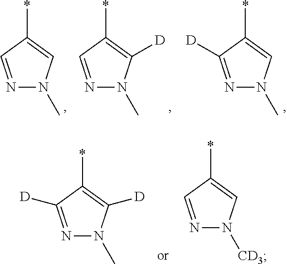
N1=CC(*)=CN1C.N1=CC(*)=C([D])N1C.N1=C([D])C(*)=CN1C.N1=C([D])C(*)=C([D])N1C.N1=CC(*)=CN1[CD3]
